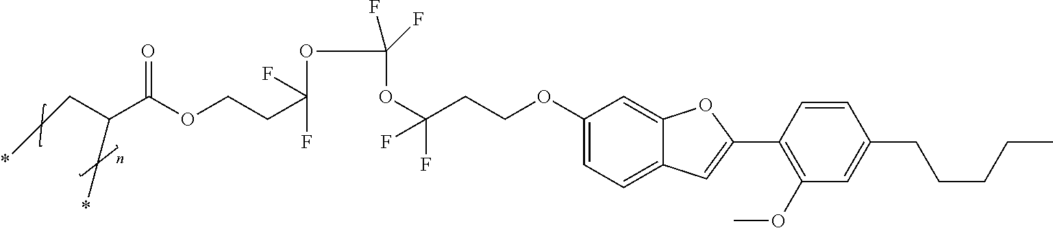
C1(OCCC(OC(OC(CCOC(C(C*)*)=O)(F)F)(F)F)(F)F)=CC=C2C(=C1)OC(C1=C(OC)C=C(CCCCC)C=C1)=C2
